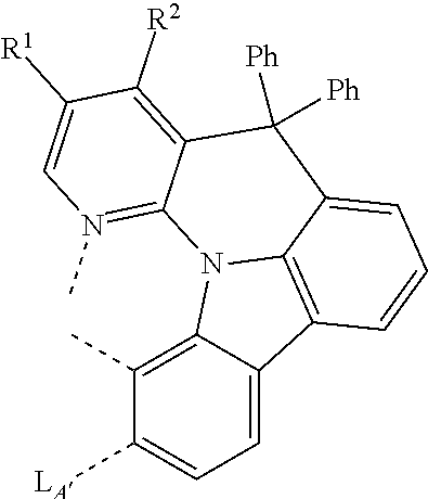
C1=C2C(=C(C)C([LA])=C1)N1C3=C2C=CC=C3C([Ph])([Ph])C2=C([R2])C([R1])=CN(C)=C12
